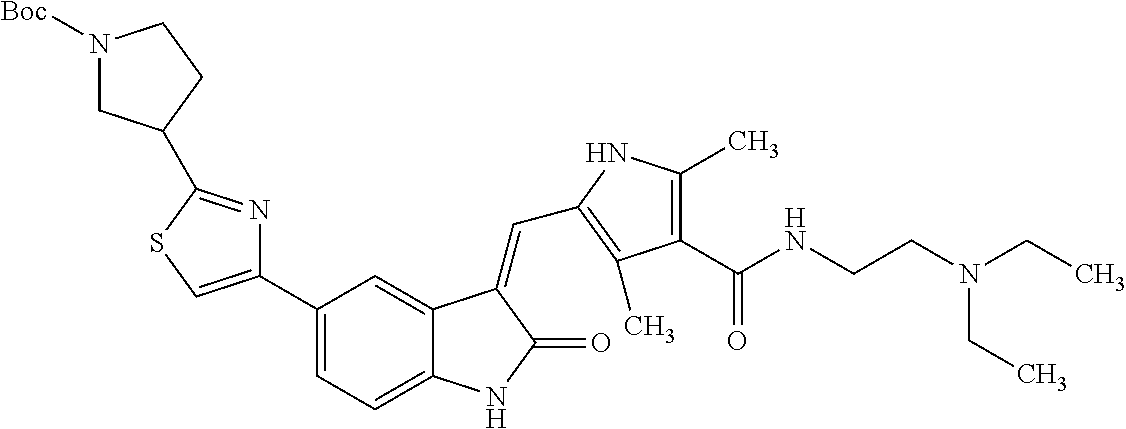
C1(C2=CSC(C3CN([Boc])CC3)=N2)=CC=C2C(=C1)C(=CC1=C(C)C(C(NCCN(CC)CC)=O)=C(C)N1)C(=O)N2
